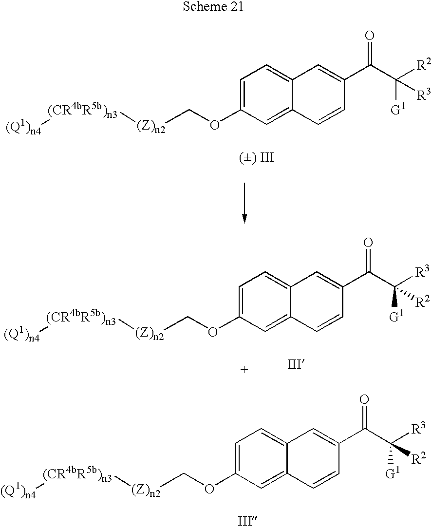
C1=C(OC[(Z)n2][(CR4bR5b)n3][(Q1)n4])C=C2C(=C1)C=C(C(C([R2])([G1])[R3])=O)C=C2.[() III].C1=C(OC[(Z)n2][(CR4bR5b)n3][(Q1)n4])C=C2C(=C1)C=C(C(C([R3])([G1])[R2])=O)C=C2.C1=C(OC[(Z)n2][(CR4bR5b)n3][(Q1)n4])C=C2C(=C1)C=C(C(C([R3])([G1])[R2])=O)C=C2
